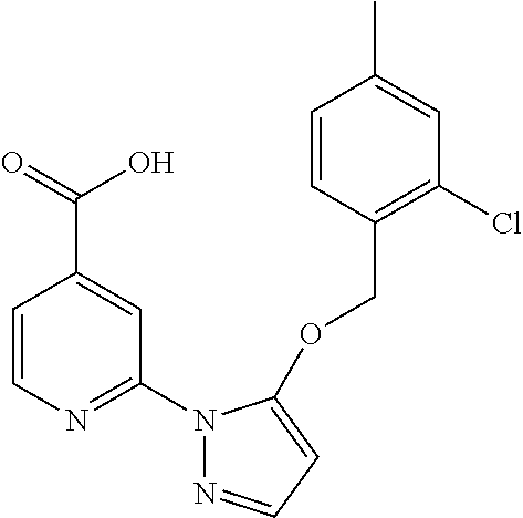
C1=CC(COC2=CC=NN2C2=NC=CC(C(=O)O)=C2)=C(Cl)C=C1C
